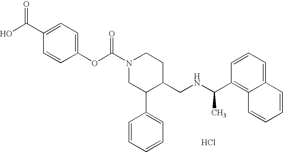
C1(OC(N2CC(C3=CC=CC=C3)C(CNC(C3=C4C(=CC=C3)C=CC=C4)C)CC2)=O)=CC=C(C(=O)O)C=C1.Cl
